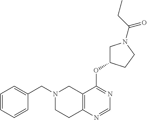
N1(CC2=CC=CC=C2)CCC2=C(C1)C(OC1CN(C(CC)=O)CC1)=NC=N2
